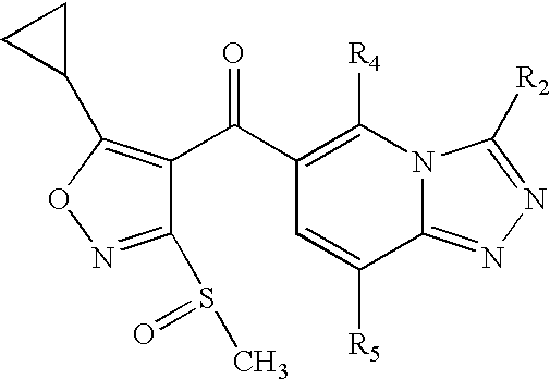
C1(C(C2=C(C3CC3)ON=C2S(C)=O)=O)=C([R4])N2C(=NN=C2[R2])C([R5])=C1
